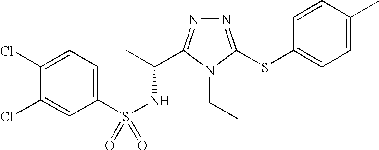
N1=C(SC2=CC=C(C)C=C2)N(CC)C(C(C)NS(=O)(C2=CC=C(Cl)C(Cl)=C2)=O)=N1
